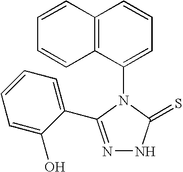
N1=C(C2=CC=CC=C2O)N(C2=CC=CC3=C2C=CC=C3)C(=S)N1
